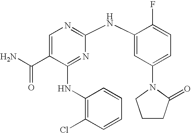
C1=C(C(N)=O)C(NC2=C(Cl)C=CC=C2)=NC(NC2=CC(N3CCCC3=O)=CC=C2F)=N1
